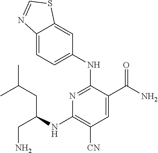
C1=C(C(N)=O)C(NC2=CC=C3C(=C2)SC=N3)=NC(NC(CC(C)C)CN)=C1[CN]
